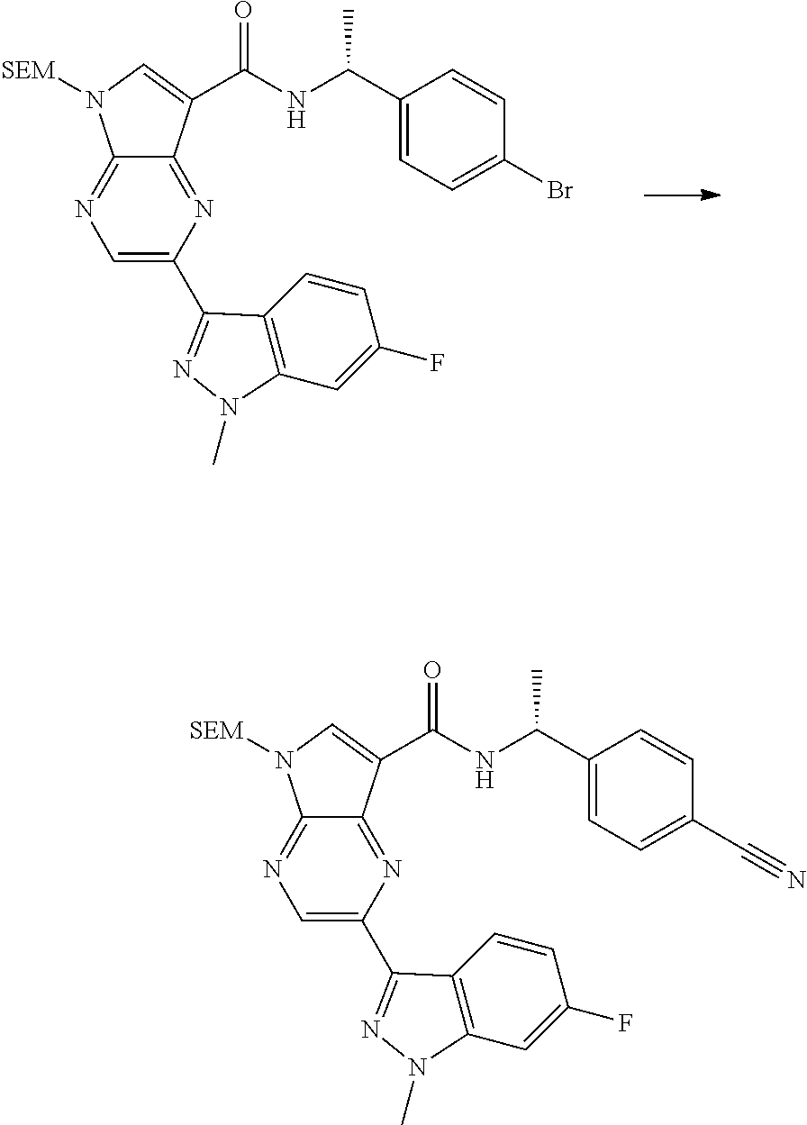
N1=C2C(=NC(C3=NN(C)C4=C3C=CC(F)=C4)=C1)C(C(NC(C1=CC=C(Br)C=C1)C)=O)=CN2[SEM].N1=C2C(=NC(C3=NN(C)C4=C3C=CC(F)=C4)=C1)C(C(NC(C1=CC=C(C#N)C=C1)C)=O)=CN2[SEM]
